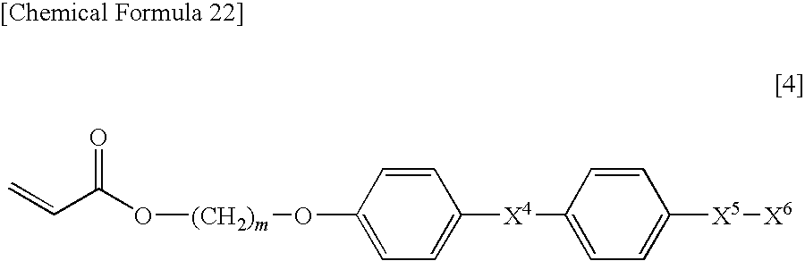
C=CC(O[(CH2)m]OC1=CC=C([X4]C2=CC=C([X5][X6])C=C2)C=C1)=O
